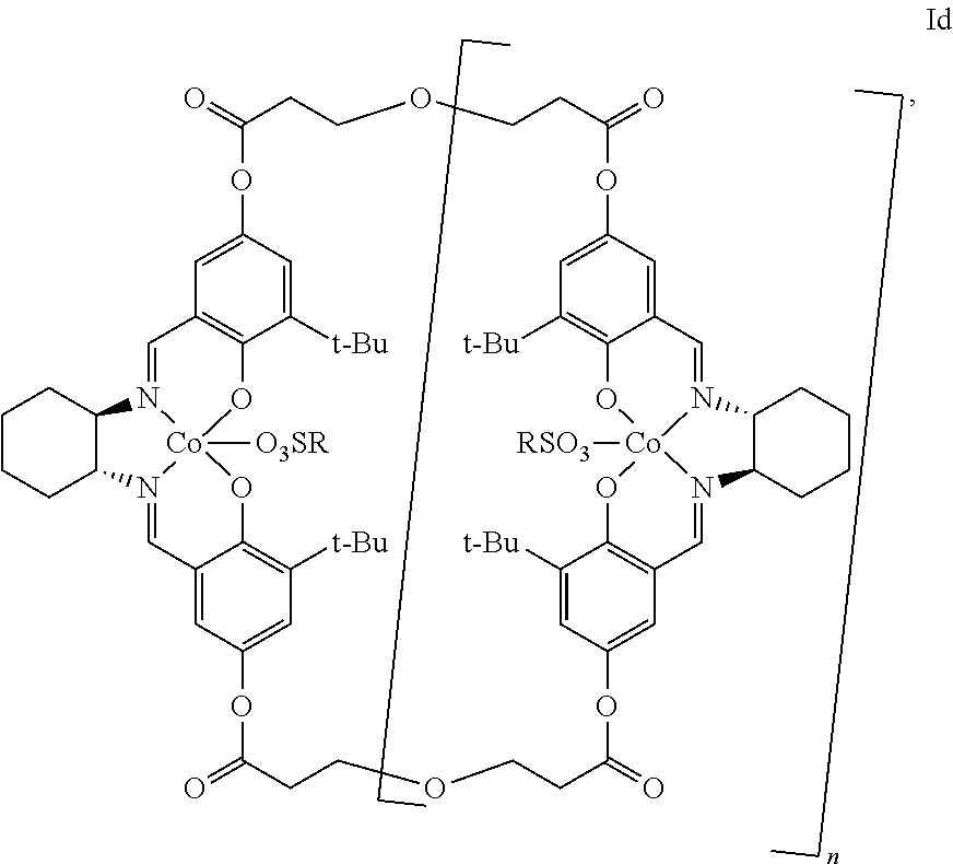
C1([t-Bu])=C2C3=CC(=C1)OC(=O)CCOCCC(=O)OC1=CC4=C(C([t-Bu])=C1)O[Co]15([O3SR])OC6=C([t-Bu])C=C(C=C6C=N1C1CCCCC1N5=C4)OC(=O)CCOCCC(=O)OC1=CC4=C(O[Co]5([RSO3])(O2)N(=C4)C2CCCCC2N5=C3)C([t-Bu])=C1
